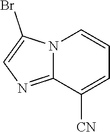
N12C(=NC=C1Br)C([CN])=CC=C2
